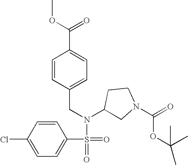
C1(Cl)=CC=C(S(=O)(=O)N(C2CN(C(=O)OC(C)(C)C)CC2)CC2=CC=C(C(OC)=O)C=C2)C=C1
